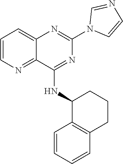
C1=CN=C2C(=C1)N=C(N1C=NC=C1)N=C2NC1C2=C(C=CC=C2)CCC1
